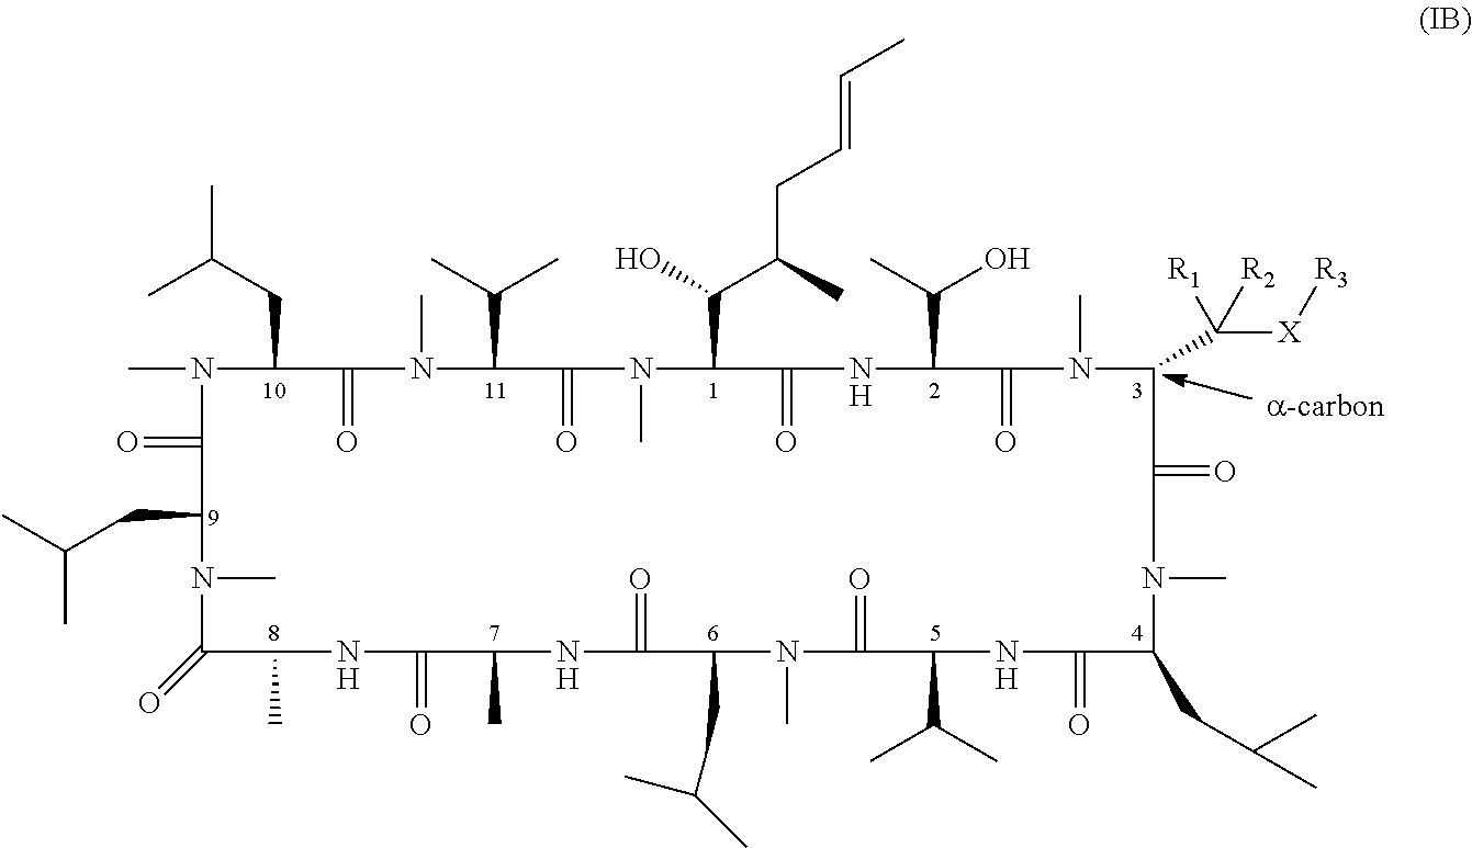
CN1C(=O)C(CC(C)C)N(C)C(=O)C(C)NC(=O)C(C)NC(=O)C(CC(C)C)N(C)C(=O)C(C(C)C)NC(=O)C(CC(C)C)N(C)C(=O)C(C([X][R3])([R2])[R1])N(C)C(=O)C(C(C)O)NC(=O)C(C(C(C)CC=CC)O)N(C)C(=O)C(C(C)C)N(C)C(=O)C1CC(C)C
